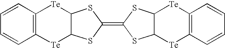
C1=CC2=C(C=C1)[Te]C1C([Te]2)SC(=C2SC3C(S2)[Te]C2=C([Te]3)C=CC=C2)S1
